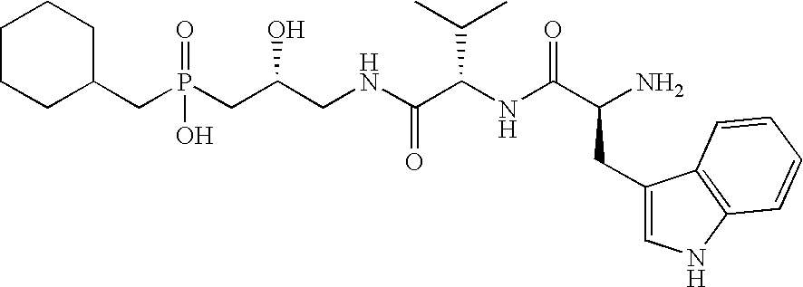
C1CCC(CP(CC(CNC(=O)C(NC(C(N)CC2=CNC3=C2C=CC=C3)=O)C(C)C)O)(O)=O)CC1
